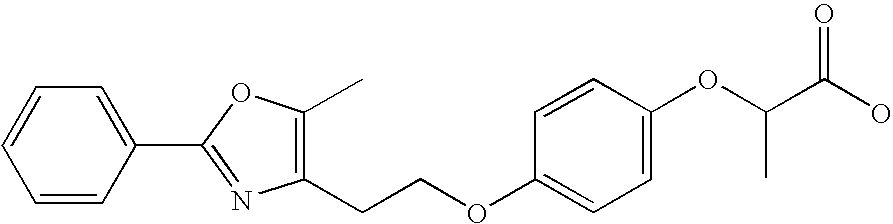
C1=CC(C2=NC(CCOC3=CC=C(OC(C(O)=O)C)C=C3)=C(C)O2)=CC=C1
